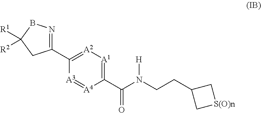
C1(C2=[A2][A1]=C(C(N([H])CCC3C[S(O)n]C3)=O)[A4]=[A3]2)=NBC([R1])([R2])C1
